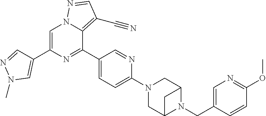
C1(C2=NC(C3=CN(C)N=C3)=CN3C2=C(C#N)C=N3)=CC=C(N2CC3N(CC4=CN=C(OC)C=C4)C(C2)C3)N=C1
